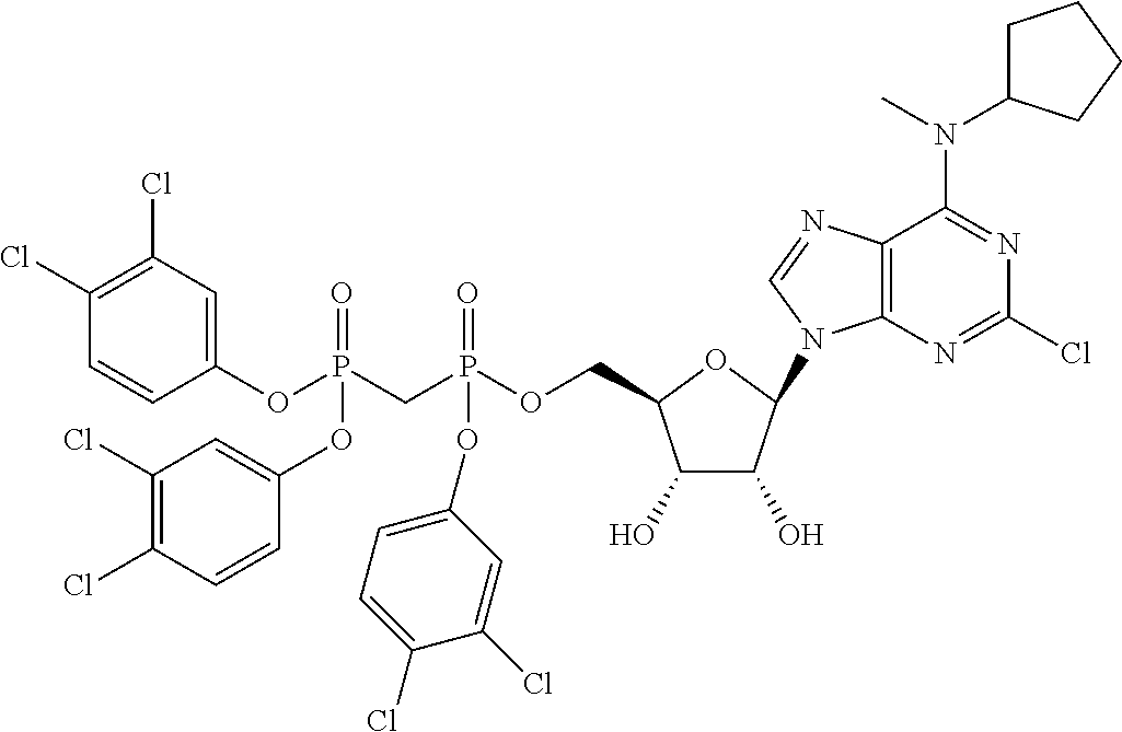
C1(O)C(O)C(N2C3=C(N=C2)C(N(C2CCCC2)C)=NC(Cl)=N3)OC1COP(CP(OC1=CC(Cl)=C(Cl)C=C1)(=O)OC1=CC(Cl)=C(Cl)C=C1)(=O)OC1=CC=C(Cl)C(Cl)=C1
